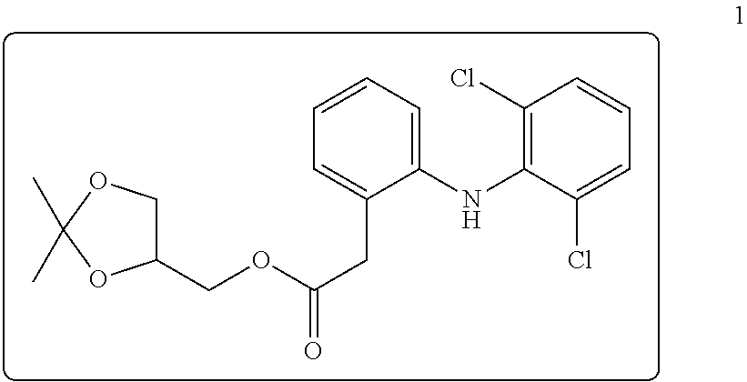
C1(COC(CC2=CC=CC=C2NC2=C(Cl)C=CC=C2Cl)=O)COC(C)(C)O1
